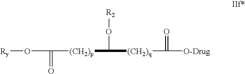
[Ry]O.CC([(CH2)p]C([(CH2)q]C([O-Drug])=O)O[R2])=O
